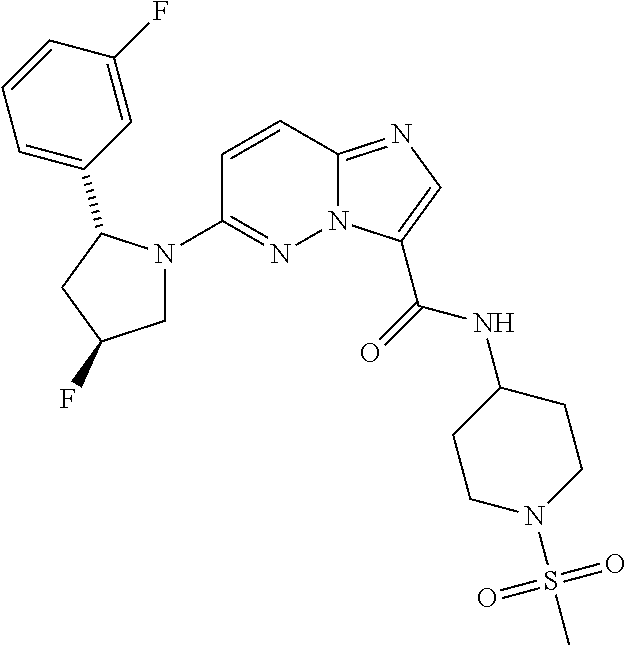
N12C(=NC=C1C(=O)NC1CCN(S(C)(=O)=O)CC1)C=CC(N1CC(F)CC1C1=CC=CC(F)=C1)=N2
